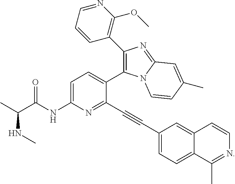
C1(C2=C(OC)N=CC=C2)=C(C2=CC=C(NC(C(C)NC)=O)N=C2C#CC2=CC=C3C(=C2)C=CN=C3C)N2C(=N1)C=C(C)C=C2
